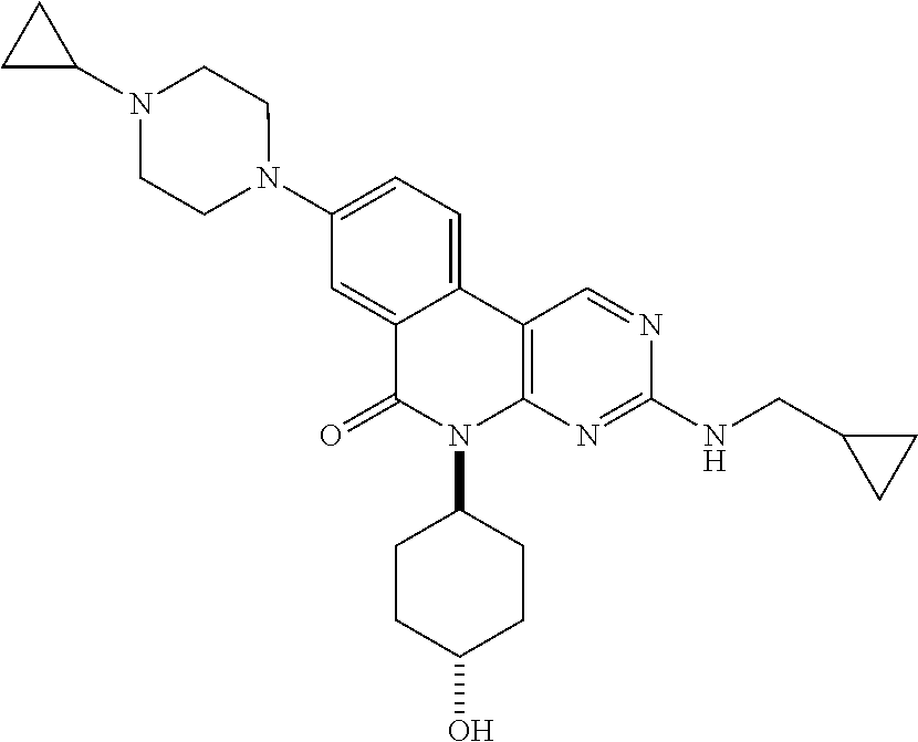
N1(C2=CC=C3C(=C2)C(=O)N(C2CCC(O)CC2)C2=C3C=NC(NCC3CC3)=N2)CCN(C2CC2)CC1
